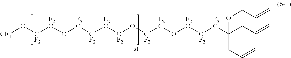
[CF3]O[CF2][F2C]O[F2C][CF2][F2C][CF2]O[CF2][F2C]O[F2C][CF2][F2C]C(CC=C)(CC=C)OCC=C
